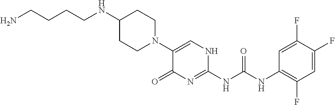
C1(NCCCCN)CCN(C2=CNC(NC(NC3=C(F)C=C(F)C(F)=C3)=O)=NC2=O)CC1
